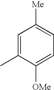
C1=C(C)C([OMe])=CC=C1[Me]
